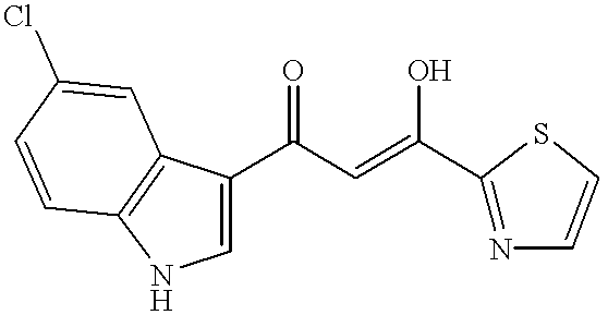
C1=C(C(C=C(C2=NC=CS2)O)=O)C2=C(N1)C=CC(Cl)=C2
